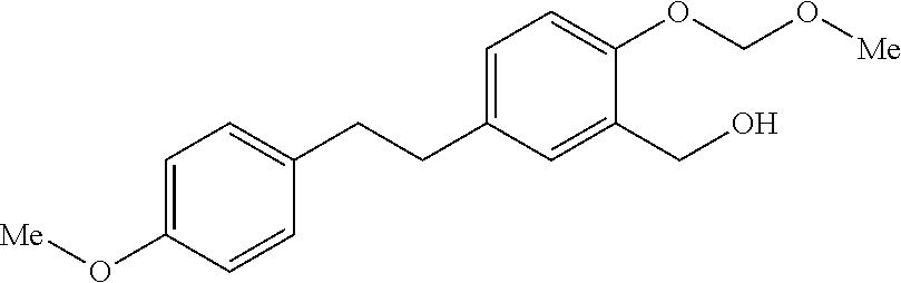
C1=C(O[Me])C=CC(CCC2=CC=C(OCO[Me])C(CO)=C2)=C1
